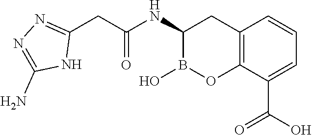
C12=C(C(C(O)=O)=CC=C1)OB(O)C(NC(=O)CC1=NN=C(N)N1)C2
